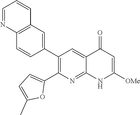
C12=C(C=C(C3=C(C4=CC=C(C)O4)N=C4C(=C3)C(=O)C=C([OMe])N4)C=C1)C=CC=N2
